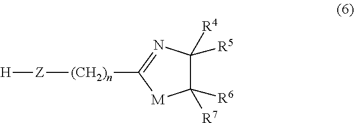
[H][Z][(CH2)n]C1=NC([R4])([R5])C([R7])([R6])[M]1
